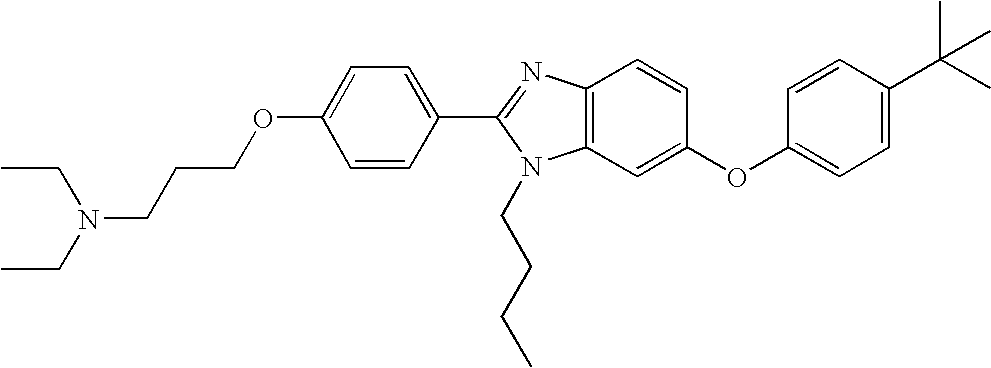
C12=C(C=C(OC3=CC=C(C(C)(C)C)C=C3)C=C1)N(CCCC)C(C1=CC=C(OCCCN(CC)CC)C=C1)=N2
